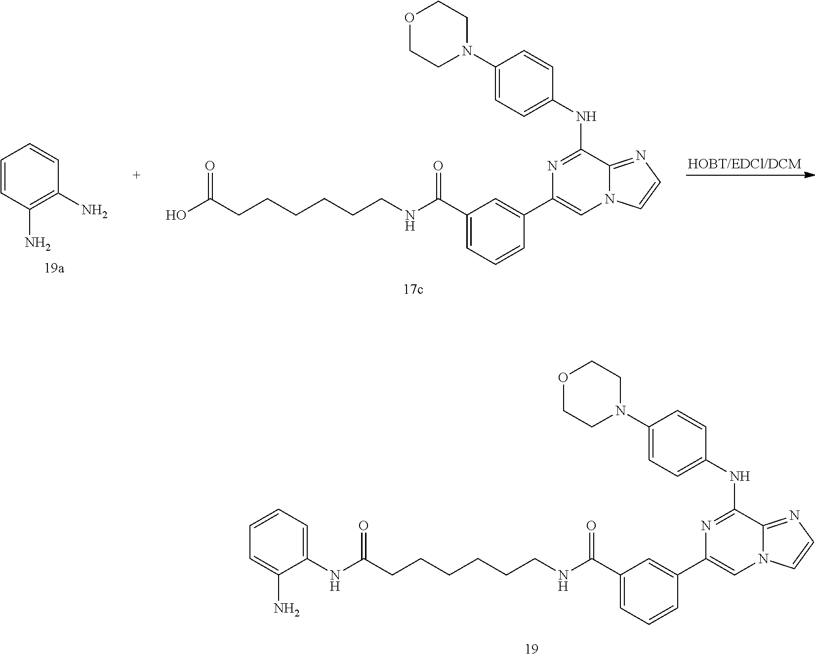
C1=C(C(NCCCCCCC(NC2=CC=CC=C2N)=O)=O)C=C(C2=CN3C(=NC=C3)C(NC3=CC=C(N4CCOCC4)C=C3)=N2)C=C1.C1=CC(N)=C(N)C=C1.C1=C(C(NCCCCCCC(O)=O)=O)C=C(C2=CN3C(=NC=C3)C(NC3=CC=C(N4CCOCC4)C=C3)=N2)C=C1
